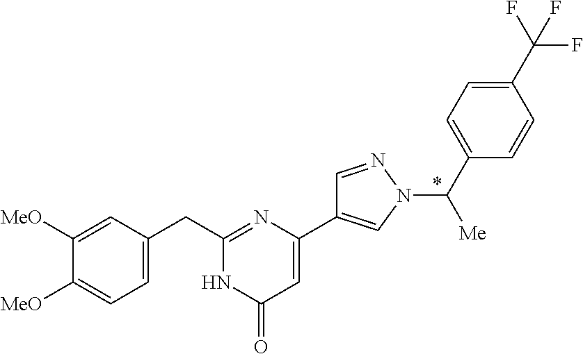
C1([MeO])=CC(CC2=NC(C3=CN(C(C4=CC=C(C(F)(F)F)C=C4)[Me])N=C3)=CC(=O)N2)=CC=C1[MeO]
